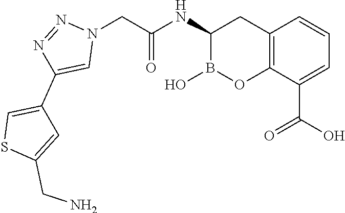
C1(NC(CN2N=NC(C3=CSC(CN)=C3)=C2)=O)B(O)OC2=C(C1)C=CC=C2C(O)=O
